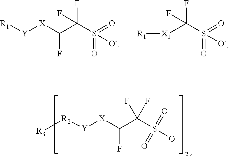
[R1][Y][X]C(C(S(=O)(=O)[O-])(F)F)F.[X1](C(S(=O)(=O)[O-])(F)F)[R1].[R3][R2][Y][X]C(C(S([O-])(=O)=O)(F)F)F
